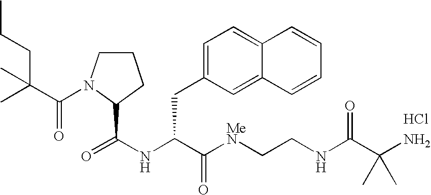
N(C(C([MeN]CCNC(C(N)(C)C)=O)=O)CC1=CC=C2C(=C1)C=CC=C2)C(=O)C1N(C(C(C)(CCC)C)=O)CCC1.Cl
